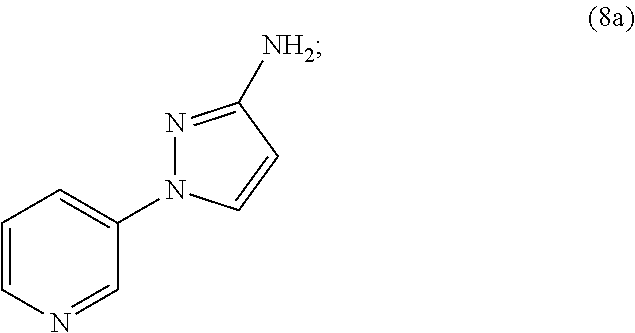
C1=CN=CC(N2N=C([NH2])C=C2)=C1
